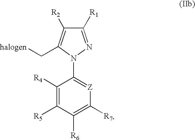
C1([R1])=NN(C2=[Z]C([R7])=C([R6])C([R5])=C2[R4])C(C[halogen])=C1[R2]
